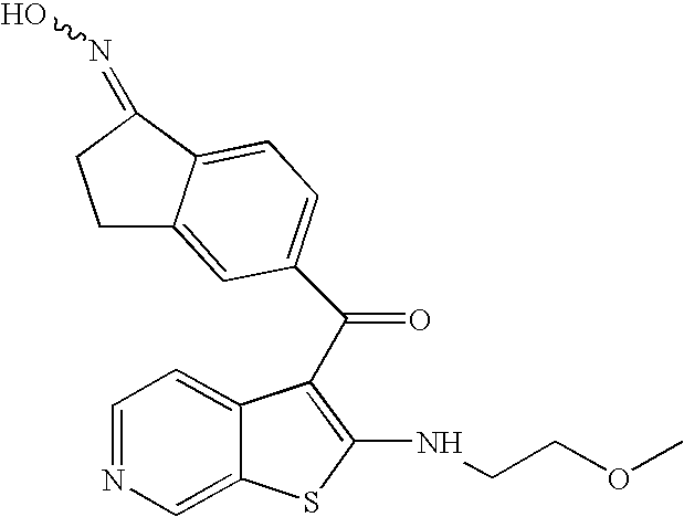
C1C2=CC(C(=O)C3=C(NCCOC)SC4=CN=CC=C34)=CC=C2C(=NO)C1
